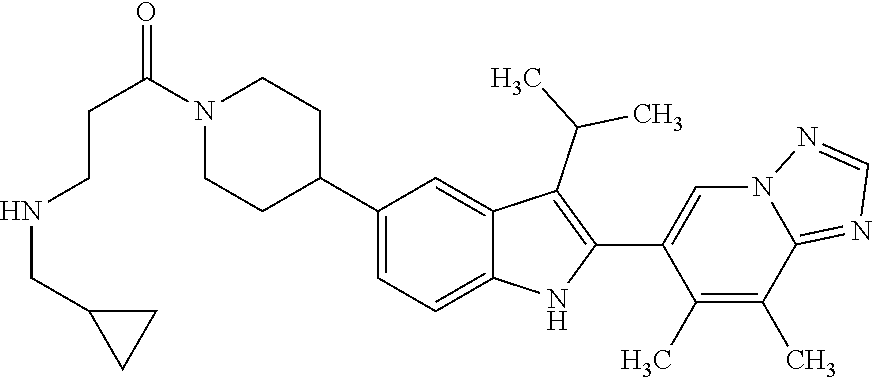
N1(C(CCNCC2CC2)=O)CCC(C2=CC=C3C(=C2)C(C(C)C)=C(C2=CN4C(=NC=N4)C(C)=C2C)N3)CC1
